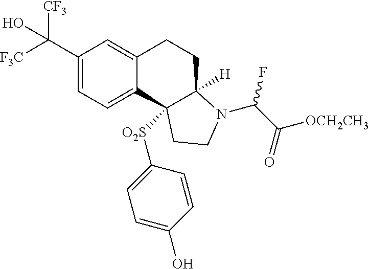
C1(C([F3C])([CF3])O)=CC=C2C(=C1)CCC1([H])C2([O2S]C2=CC=C(O)C=C2)CCN1C(C([OCH2CH3])=O)F
